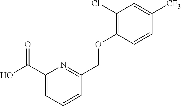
OC(C1=CC=CC(COC2=C(Cl)C=C([CF3])C=C2)=N1)=O
